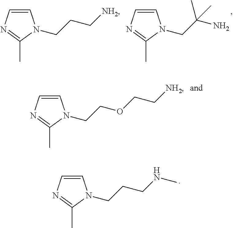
C1=CN=C(C)N1CCC[NH2].C1=CN=C(C)N1CC(N)(C)C.C1=CN=C(C)N1CCOCC[NH2].C1=CN=C(C)N1CCCNC
